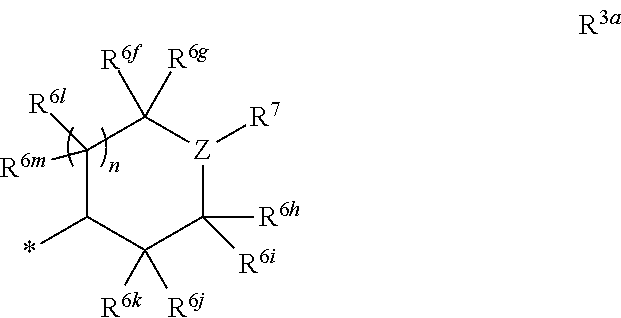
C1([R6m])([R6l])C(*)C([R6j])([R6k])C([R6h])([R6i])[Z]([R7])C1([R6g])[R6f]
